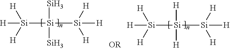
[Si]([Si]([Si])([Si]([H])([H])[H])[Si])([H])([H])[H].[Si]([Si]([H])([Si]([H])([H])[H])[H])([H])([H])[H]
